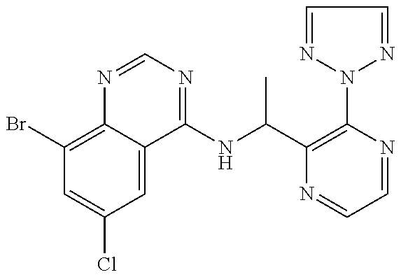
C1(Br)=C2C(=CC(Cl)=C1)C(NC(C1=C(N3N=CC=N3)N=CC=N1)C)=NC=N2
